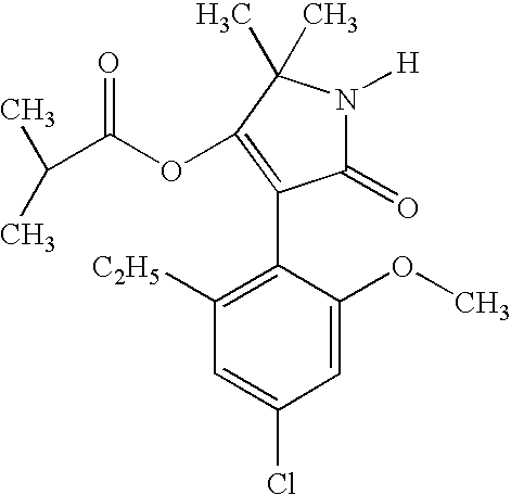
C1=C(OC)C(C2=C(OC(=O)C(C)C)C(C)(C)N([H])C2=O)=C([C2H5])C=C1Cl
